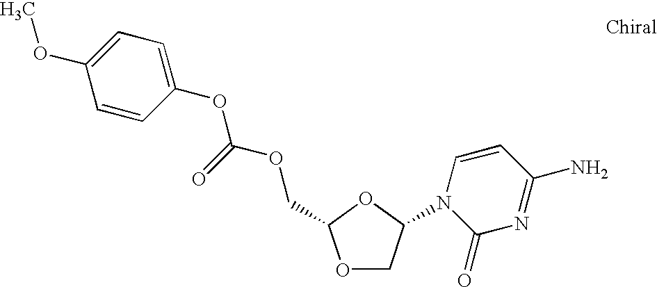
C1=CC(OC(=O)OCC2OCC(N3C(=O)N=C(N)C=C3)O2)=CC=C1OC
